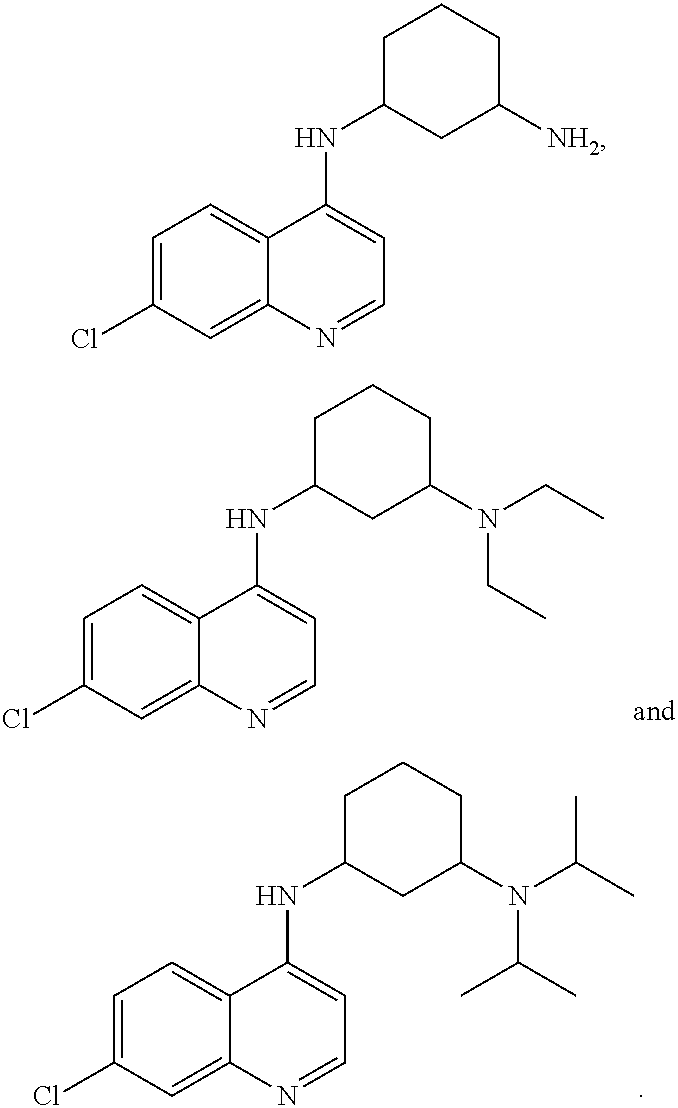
C1=C(Cl)C=C2C(=C1)C(NC1CC(N(C(C)C)C(C)C)CCC1)=CC=N2.C1=C(Cl)C=C2C(=C1)C(NC1CC(N(CC)CC)CCC1)=CC=N2.C1=C(Cl)C=C2C(=C1)C(NC1CC([NH2])CCC1)=CC=N2
